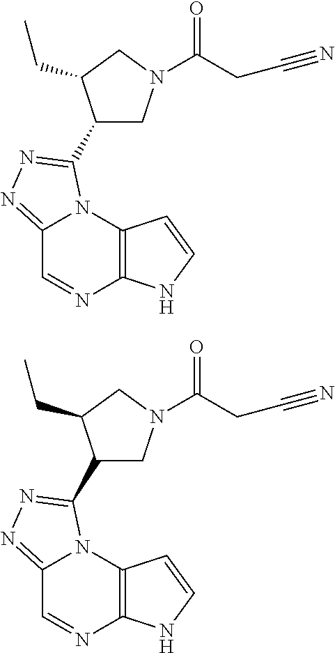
C12=NN=C(C3CN(C(=O)CC#N)CC3CC)N1C1=C(N=C2)NC=C1.C12=NN=C(C3CN(C(=O)CC#N)CC3CC)N1C1=C(N=C2)NC=C1
